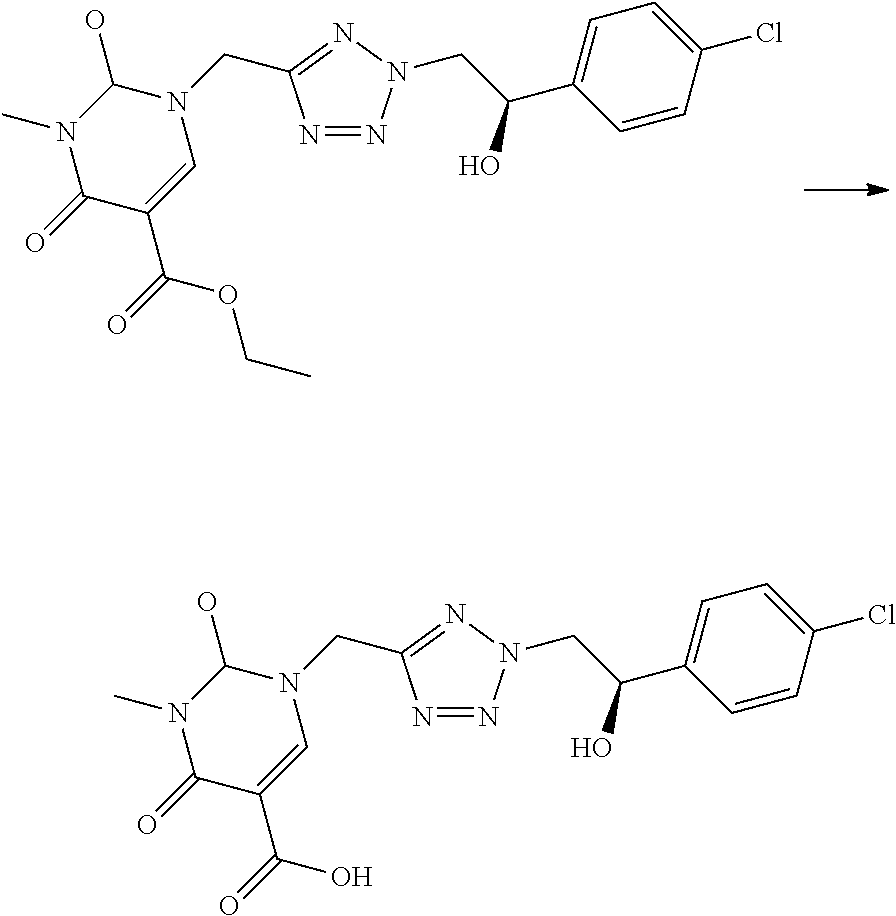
C1=CC(Cl)=CC=C1C(CN1N=NC(CN2C=C(C(OCC)=O)C(=O)N(C)C2O)=N1)O.C1=CC(Cl)=CC=C1C(CN1N=NC(CN2C=C(C(O)=O)C(=O)N(C)C2O)=N1)O
